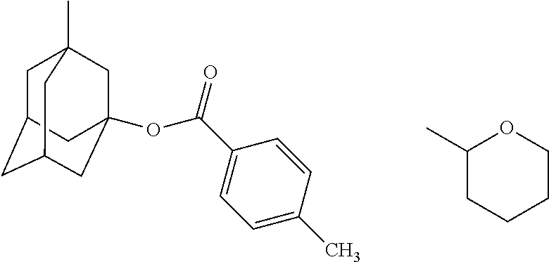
C1C2CC3CC(OC(C4=CC=C(C)C=C4)=O)(CC1(C)C3)C2.C1(C)CCCCO1
